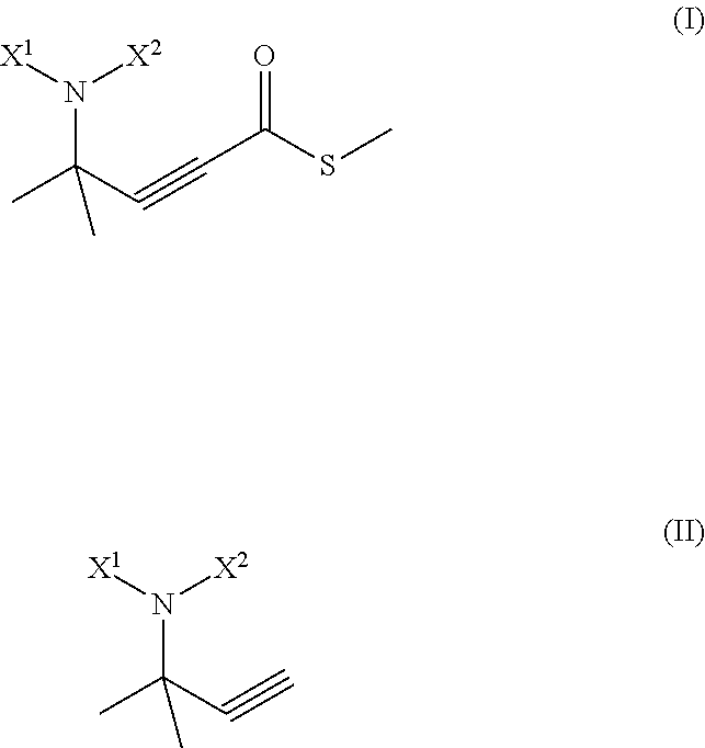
N(C(C#CC(SC)=O)(C)C)([X1])[X2].N(C(C#C)(C)C)([X1])[X2]
